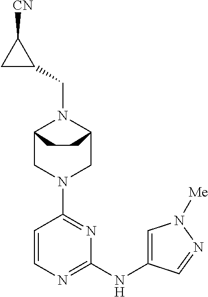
C12CN(C3=NC(NC4=CN([Me])N=C4)=NC=C3)CC(N1CC1CC1[CN])CC2
